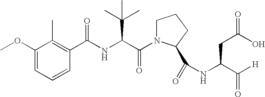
C1=CC=C(OC)C(C)=C1C(NC(C(N1CCCC1C(=O)NC(CC(O)=O)C([H])=O)=O)C(C)(C)C)=O
